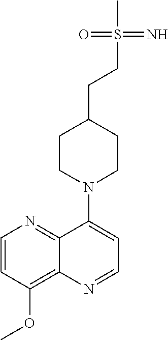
C1=CC(OC)=C2C(=N1)C(N1CCC(CCS(C)(=N)=O)CC1)=CC=N2
